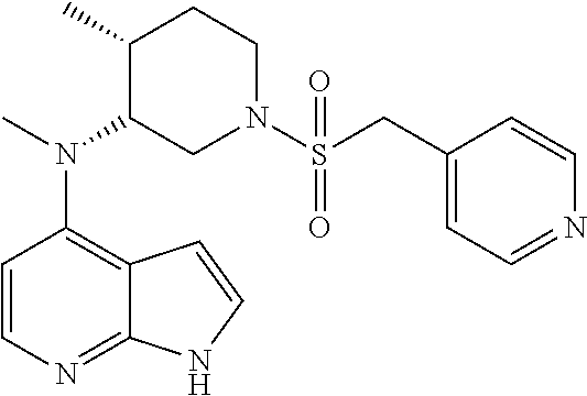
C1=CN=C2C(=C1N(C)C1CN(S(=O)(=O)CC3=CC=NC=C3)CCC1C)C=CN2
